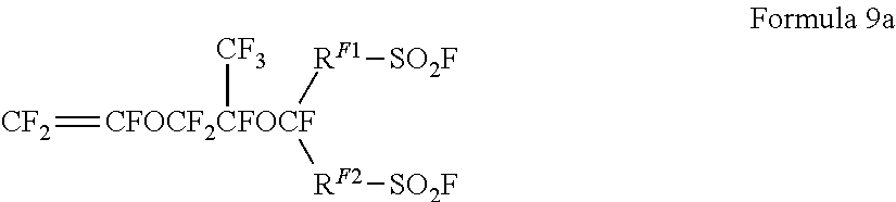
[CF2]=[CFOCF2CFOCF]([CF3])([RF1][SO2F])[RF2][SO2F]
